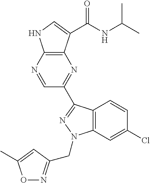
C12=C(N=CC(C3=NN(CC4=NOC(C)=C4)C4=C3C=CC(Cl)=C4)=N1)NC=C2C(NC(C)C)=O
